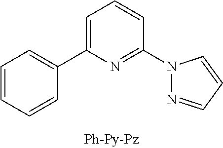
C1=CC=CC(C2=CC=CC(N3N=CC=C3)=N2)=C1
